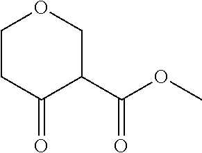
C1CC(=O)C(C(OC)=O)CO1
